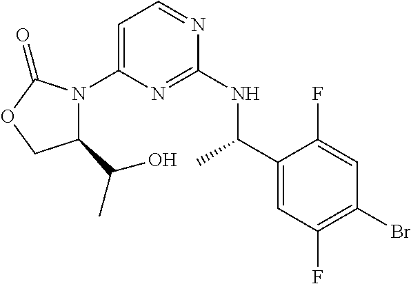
C1=C(N2C(C(C)O)COC2=O)N=C(NC(C2=CC(F)=C(Br)C=C2F)C)N=C1
